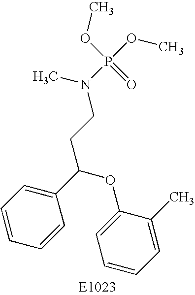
C1=CC=C(C(OC2=CC=CC=C2C)CCN(P(OC)(=O)OC)C)C=C1
